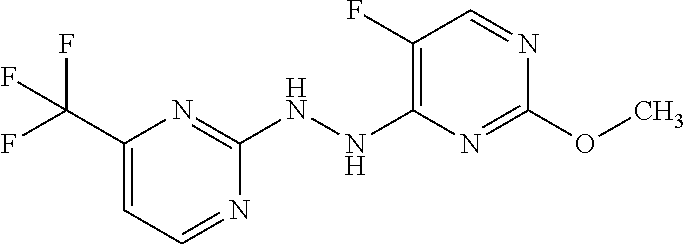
C1(NNC2=C(F)C=NC(OC)=N2)=NC(C(F)(F)F)=CC=N1
